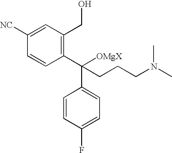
C1=CC(C(C2=CC=C(F)C=C2)([OMgX])CCCN(C)C)=C(CO)C=C1[NC]
